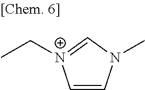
C1=CN(C)C=[N+]1CC
